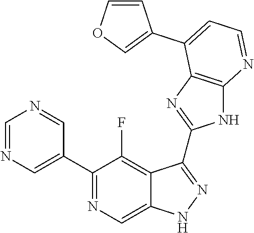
C1=NC=C(C2=NC=C3C(=C2F)C(C2=NC4=C(N2)N=CC=C4C2=COC=C2)=NN3)C=N1
